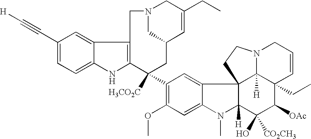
C1(C#C[H])=CC=C2C(=C1)C1=C(N2)C([H3CO2C])(C2=C(OC)C=C3C(=C2)C24C([H])(N3C)C(O)([CO2CH3])C([OAc])C3(CC)C2([H])N(CC=C3)CC4)CC2C=C(CC)CN(C2)C1
